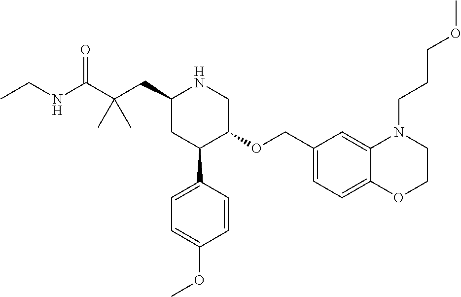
C1(CC(C(NCC)=O)(C)C)CC(C2=CC=C(OC)C=C2)C(OCC2=CC=C3C(=C2)N(CCCOC)CCO3)CN1
